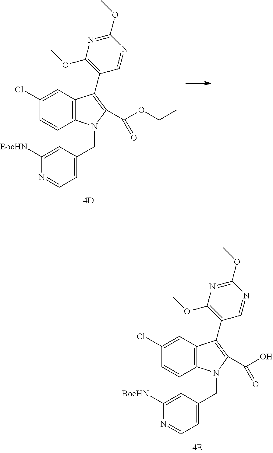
C12=C(C=C(Cl)C=C1)C(C1=C(OC)N=C(OC)N=C1)=C(C(O)=O)N2CC1=CC=NC([BocHN])=C1.C12=C(C=C(Cl)C=C1)C(C1=C(OC)N=C(OC)N=C1)=C(C(OCC)=O)N2CC1=CC=NC([BocHN])=C1
